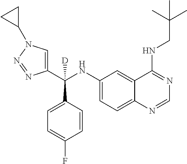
C1(NC(C2=CN(C3CC3)N=N2)(C2=CC=C(F)C=C2)[D])=CC=C2C(=C1)C(NCC(C)(C)C)=NC=N2
